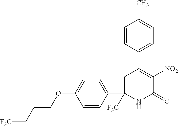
C1(C2([F3C])NC(=O)C([NO2])=C(C3=CC=C(C)C=C3)C2)=CC=C(OCCC[F3C])C=C1
